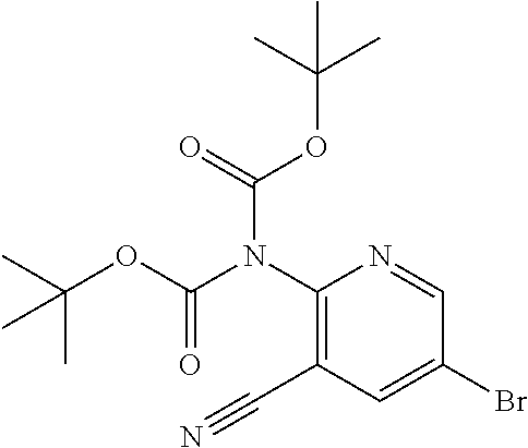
CC(OC(N(C1=C(C#N)C=C(Br)C=N1)C(=O)OC(C)(C)C)=O)(C)C
